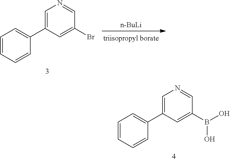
[n-BuLi].C1=C(C2=CC=CC=C2)C=C(Br)C=N1.C1=C(C2=CC=CC=C2)C=C(B(O)O)C=N1
